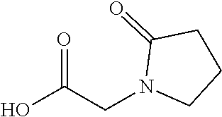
C1CN(CC(O)=O)C(=O)C1
